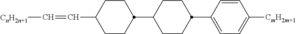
C1=CC(C2CCC(C3CCC(C=C[CnH2n+1])CC3)CC2)=CC=C1[CmH2m+1]
